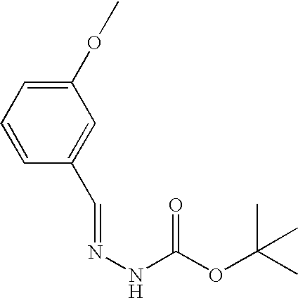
C1(OC)=CC=CC(C=NNC(OC(C)(C)C)=O)=C1
